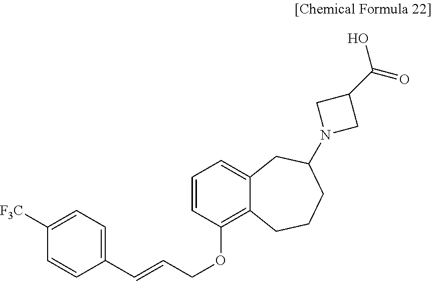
C1(C=CCOC2=C3C(=CC=C2)CC(N2CC(C(=O)O)C2)CCC3)=CC=C([F3C])C=C1
